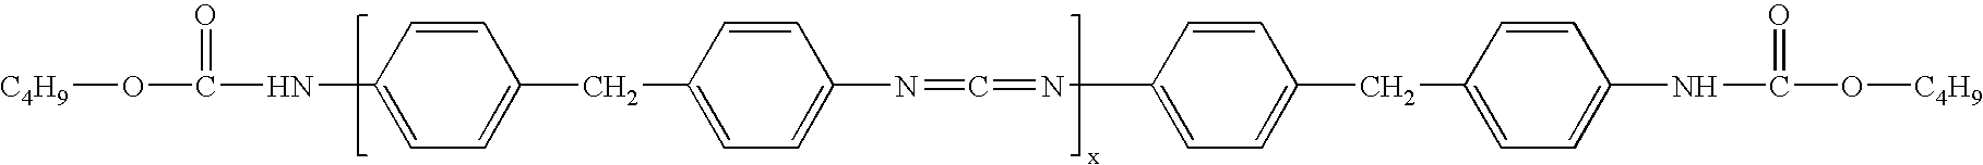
[C4H9]OC(NC1=CC=C(CC2=CC=C(N=C=NC3=CC=C(CC4=CC=C(NC(O[C4H9])=O)C=C4)C=C3)C=C2)C=C1)=O
